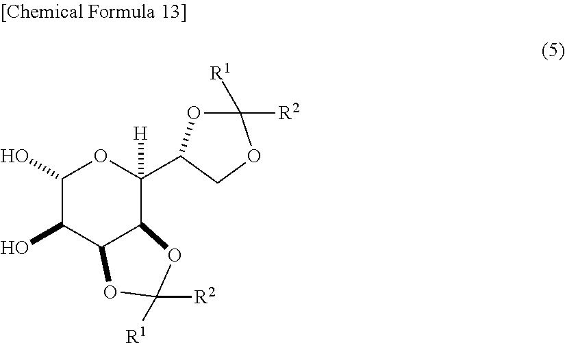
C1(O)C(O)C2C(C([H])(C3OC([R2])([R1])OC3)O1)OC([R2])([R1])O2
